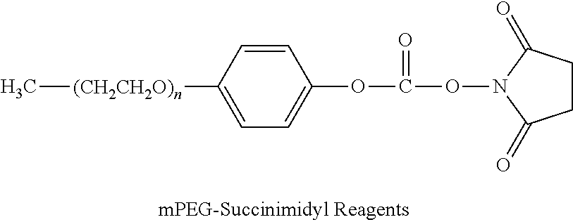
C[(CH2CH2O)n]C1=CC=C(OC(=O)ON2C(=O)CCC2=O)C=C1
